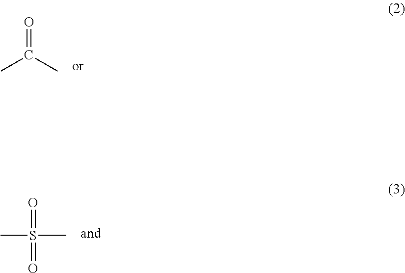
CC(C)=O.CS(C)(=O)=O
